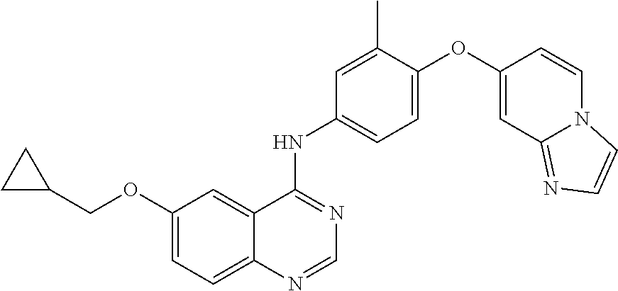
C(OC1=CC=C2C(=C1)C(NC1=CC=C(OC3=CC4=NC=CN4C=C3)C(C)=C1)=NC=N2)C1CC1
